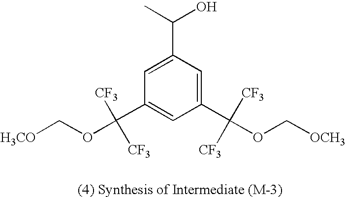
C1=C(C(C)O)C=C(C(OC[OCH3])([CF3])[CF3])C=C1C([CF3])([CF3])OC[H3CO]
